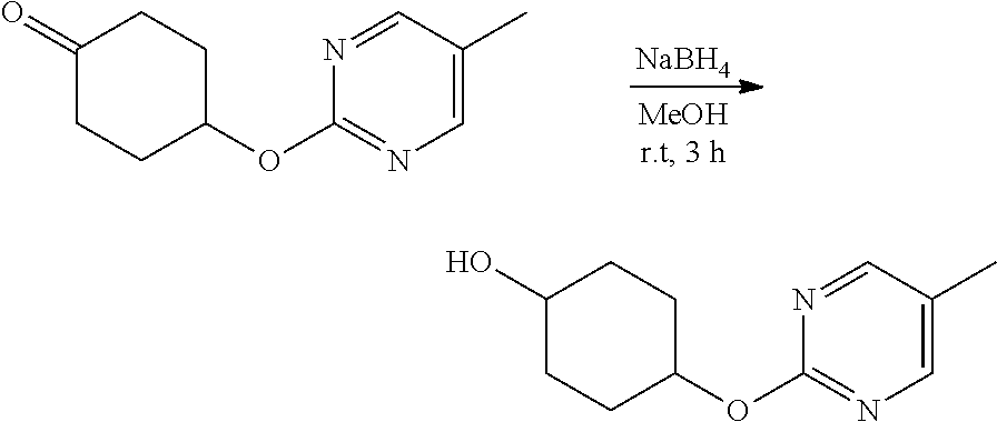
[NaBH4].N1=CC(C)=CN=C1OC1CCC(=O)CC1.N1=CC(C)=CN=C1OC1CCC(O)CC1
